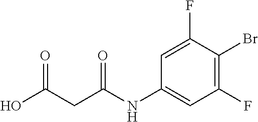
OC(CC(NC1=CC(F)=C(Br)C(F)=C1)=O)=O
